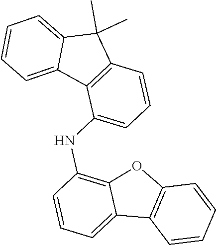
C12=CC=CC(NC3=CC=CC4=C3C3=CC=CC=C3C4(C)C)=C1OC1=C2C=CC=C1
